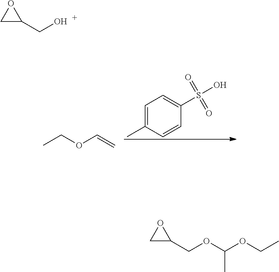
C1=C(C)C=CC(S(O)(=O)=O)=C1.CCOC=C.C1C(CO)O1.C1C(COC(OCC)C)O1
